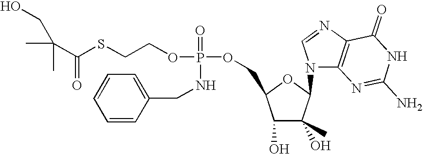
C1(O)C(O)(C)C(N2C3=C(N=C2)C(=O)NC(N)=N3)OC1COP(=O)(NCC1=CC=CC=C1)OCCSC(C(C)(C)CO)=O
